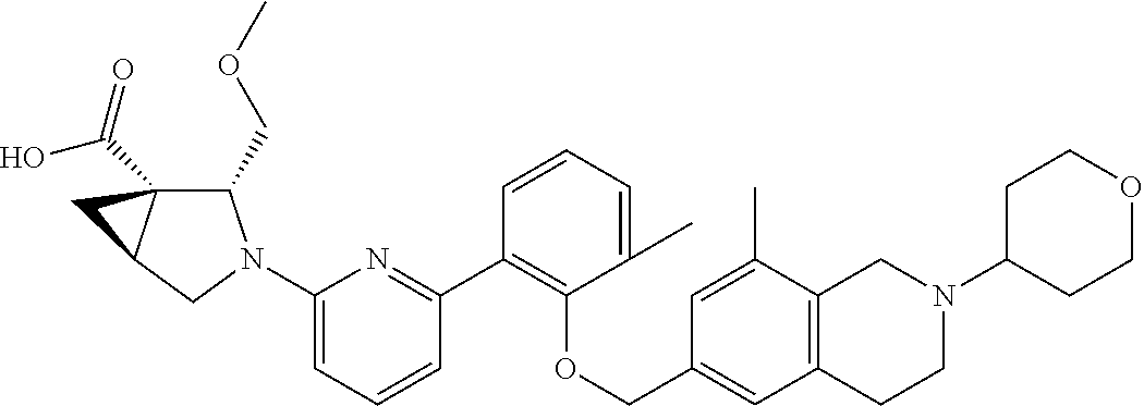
C1(N2C(COC)C3(C(=O)O)C(C2)C3)=CC=CC(C2=C(OCC3=CC4=C(C(C)=C3)CN(C3CCOCC3)CC4)C(C)=CC=C2)=N1
